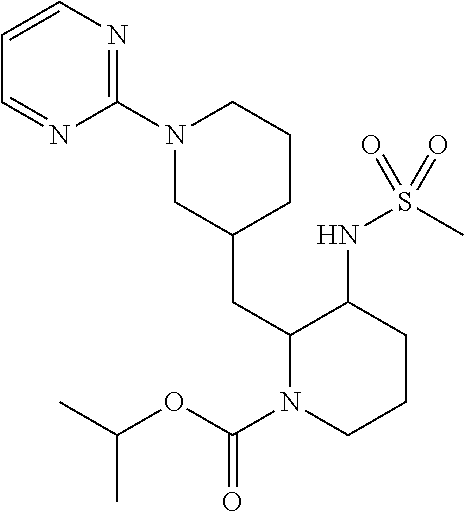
C1(N2CC(CC3N(C(=O)OC(C)C)CCCC3NS(C)(=O)=O)CCC2)=NC=CC=N1
